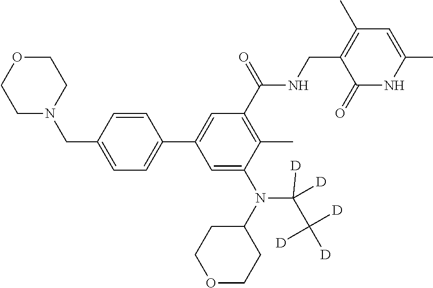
C(N(C1=CC(C2=CC=C(CN3CCOCC3)C=C2)=CC(C(NCC2=C(C)C=C(C)NC2=O)=O)=C1C)C1CCOCC1)(C([D])([D])[D])([D])[D]
